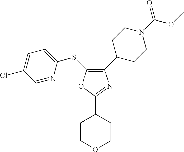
C1(C2CCN(C(=O)OC)CC2)=C(SC2=CC=C(Cl)C=N2)OC(C2CCOCC2)=N1
